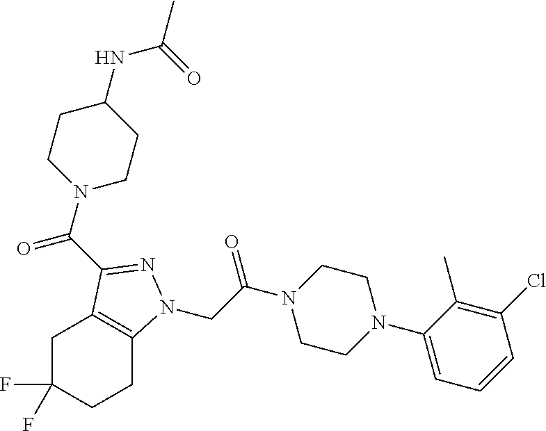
C(C(N1CCN(C2=CC=CC(Cl)=C2C)CC1)=O)N1C2=C(CC(F)(F)CC2)C(C(N2CCC(NC(C)=O)CC2)=O)=N1
